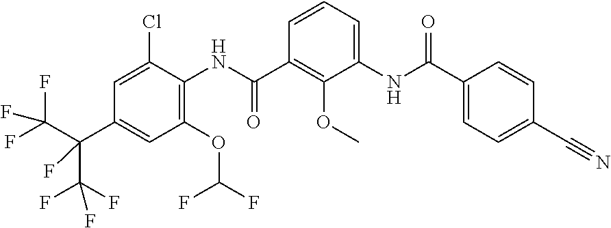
C1(OC(F)F)=C(NC(C2=C(OC)C(NC(=O)C3=CC=C(C#N)C=C3)=CC=C2)=O)C(Cl)=CC(C(C(F)(F)F)(C(F)(F)F)F)=C1
